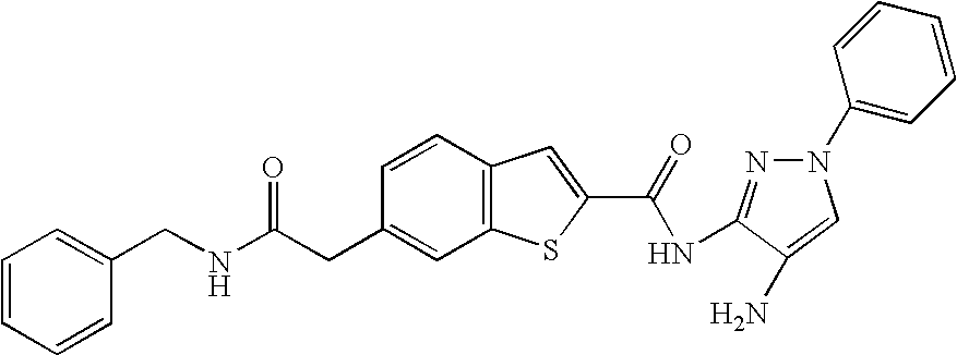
C1=CC2=C(C=C1CC(NCC1=CC=CC=C1)=O)SC(C(=O)NC1=NN(C3=CC=CC=C3)C=C1N)=C2
